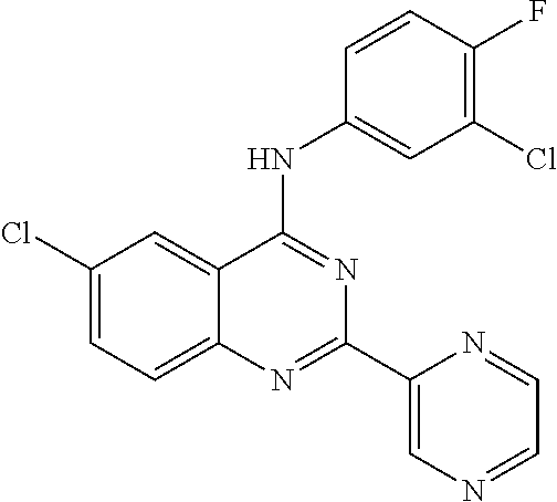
C12=CC=C(Cl)C=C1C(NC1=CC(Cl)=C(F)C=C1)=NC(C1=CN=CC=N1)=N2
